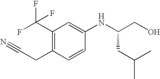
C1(C(F)(F)F)=C(CC#N)C=CC(NC(CO)CC(C)C)=C1
